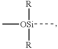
[R][OSi]([R])(C)C
